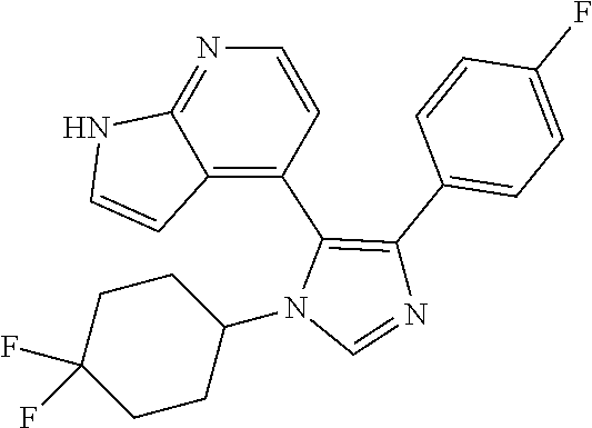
C1CC(F)(F)CCC1N1C=NC(C2=CC=C(F)C=C2)=C1C1=C2C(=NC=C1)NC=C2
